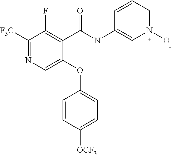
C1(C(NC2=CN(O)=CC=C2)=O)=C(F)C([F3C])=NC=C1OC1=CC=C([OCF3])C=C1
